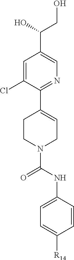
OCC(O)C1=CN=C(C2=CCN(C(=O)NC3=CC=C([R14])C=C3)CC2)C(Cl)=C1
